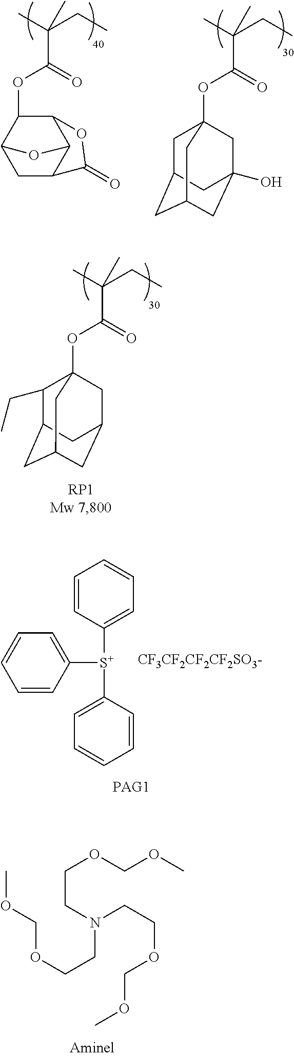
C1=CC([S+](C2=CC=CC=C2)C2=CC=CC=C2)=CC=C1.[CF3CF2CF2CF2SO3-].C12C(OC(=O)C(CC)(C)C)C3CC(C1O3)C(=O)O2.C1C2CC3CC(O)(CC1(OC(=O)C(CC)(C)C)C3)C2.C1(CC)C2CC3CC(CC1(OC(=O)C(CC)(C)C)C3)C2.COCOCCN(CCOCOC)CCOCOC
